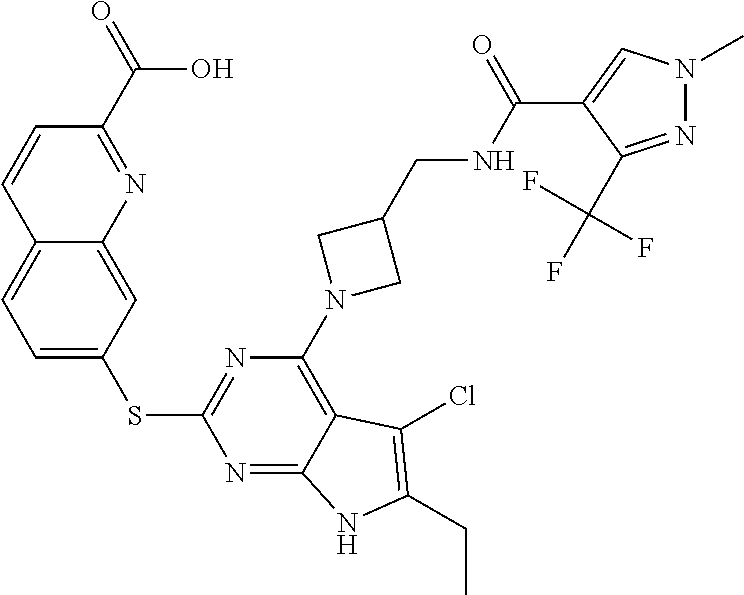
C1=C(SC2=NC(N3CC(CNC(=O)C4=CN(C)N=C4C(F)(F)F)C3)=C3C(=N2)NC(CC)=C3Cl)C=C2C(=C1)C=CC(C(O)=O)=N2
